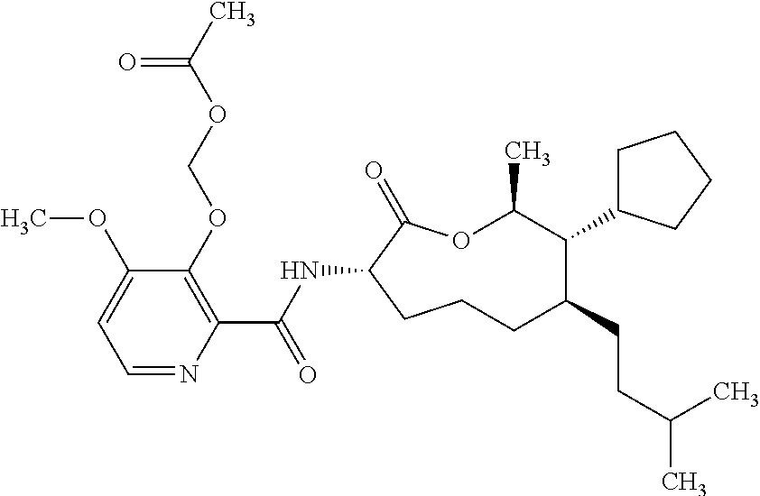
C1CC(NC(C2=C(OCOC(C)=O)C(OC)=CC=N2)=O)C(=O)OC(C)C(C2CCCC2)C(CCC(C)C)C1
